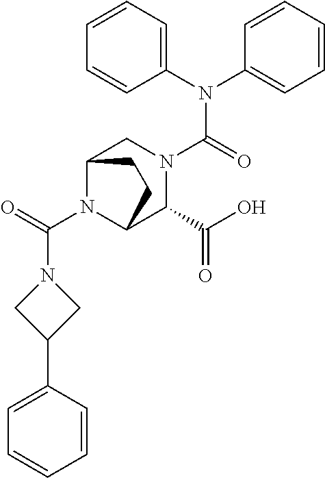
C1(N(C2=CC=CC=C2)C(=O)N2CC3N(C(=O)N4CC(C5=CC=CC=C5)C4)C(C2C(O)=O)CC3)=CC=CC=C1
